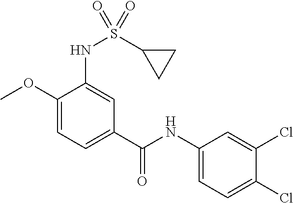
C1(NC(C2=CC=C(OC)C(NS(C3CC3)(=O)=O)=C2)=O)=CC=C(Cl)C(Cl)=C1
